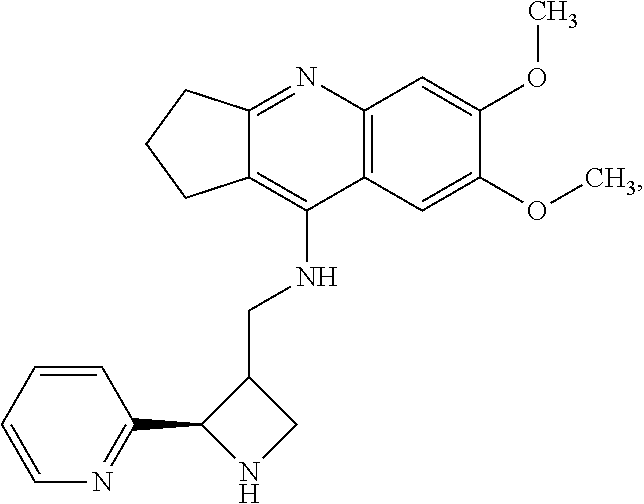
C12=NC3=C(C(NCC4C(C5=NC=CC=C5)NC4)=C1CCC2)C=C(OC)C(OC)=C3
